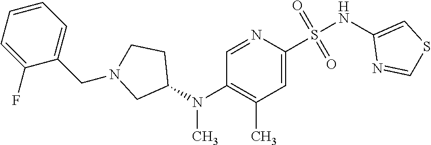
C1=NC(S(NC2=CSC=N2)(=O)=O)=CC(C)=C1N(C1CCN(CC2=CC=CC=C2F)C1)C
